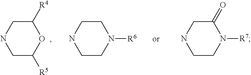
C1([R4])CNCC([R5])O1.C1CN([R6])CCN1.C1CN([R7])C(=O)CN1
